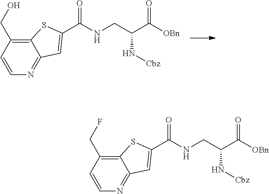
C12=C(CO)C=CN=C1C=C(C(=O)NCC(C([OBn])=O)N[Cbz])S2.C12=C(CF)C=CN=C1C=C(C(=O)NCC(C([OBn])=O)N[Cbz])S2
